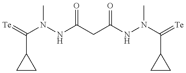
C1(C(=[Te])N(NC(CC(NN(C(=[Te])C2CC2)C)=O)=O)C)CC1
